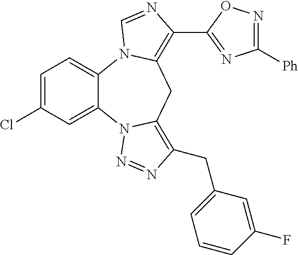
C1=C(Cl)C=C2C(=C1)N1C(=C(C3=NC([Ph])=NO3)N=C1)CC1=C(CC3=CC=CC(F)=C3)N=NN21
